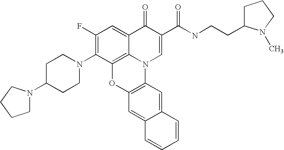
C1(F)=C(N2CCC(N3CCCC3)CC2)C2=C3C(=C1)C(=O)C(C(=O)NCCC1CCCN1C)=CN3C1=C(O2)C=C2C(=C1)C=CC=C2
